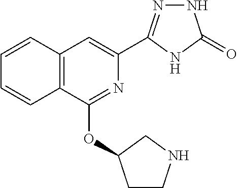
C12=C(C(OC3CCNC3)=NC(C3=NNC(=O)N3)=C1)C=CC=C2
